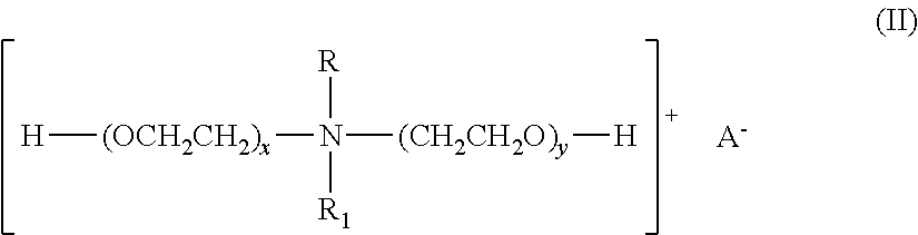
[H][(OCH2CH2)x]N([(CH2CH2O)y][H])([R])[R1].[A-]
